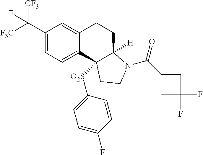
C(C1=CC=C2C(=C1)CCC1([H])C2([O2S]C2=CC=C(F)C=C2)CCN1C(=O)C1CC(F)(F)C1)([F3C])([CF3])F
